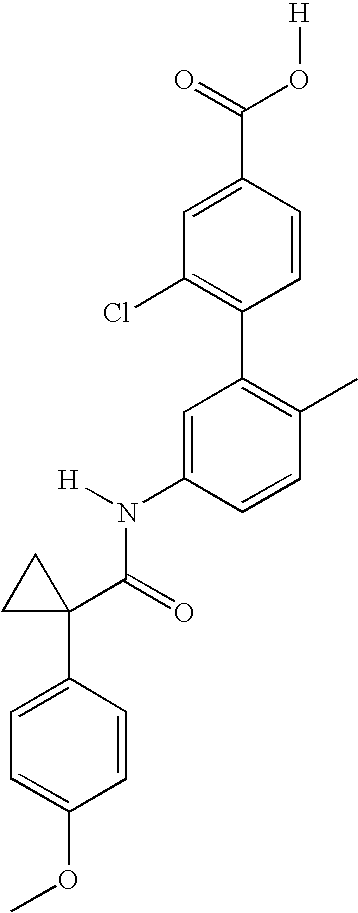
C(C1=CC(Cl)=C(C2=C(C)C=CC(N(C(=O)C3(C4=CC=C(OC)C=C4)CC3)[H])=C2)C=C1)(O[H])=O
